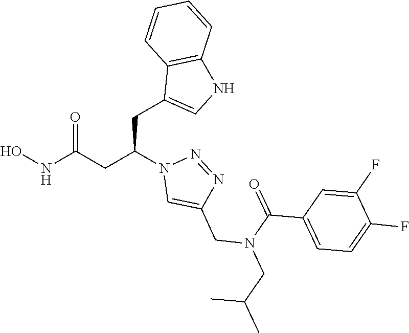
N1=NC(CN(C(=O)C2=CC=C(F)C(F)=C2)CC(C)C)=CN1C(CC1=CNC2=C1C=CC=C2)CC(=O)NO
